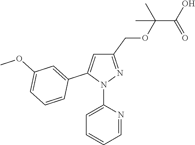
C1(COC(C(O)=O)(C)C)=NN(C2=CC=CC=N2)C(C2=CC(OC)=CC=C2)=C1
